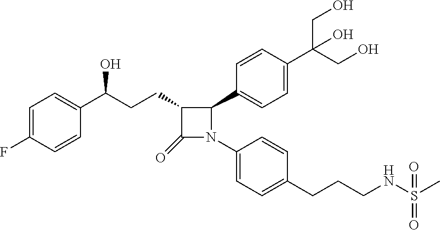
C1=C(F)C=CC(C(CCC2C(=O)N(C3=CC=C(CCCNS(C)(=O)=O)C=C3)C2C2=CC=C(C(CO)(CO)O)C=C2)O)=C1
